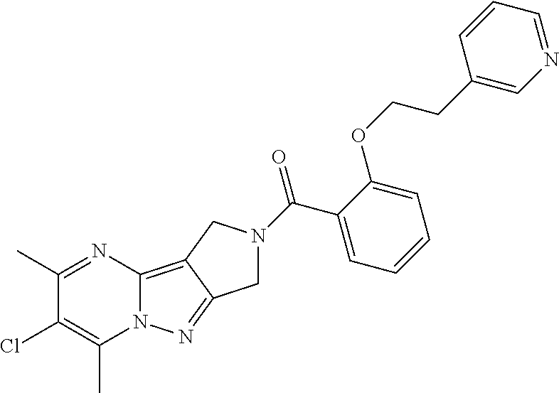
O=C(C1=CC=CC=C1OCCC1=CN=CC=C1)N1CC2=NN3C(=C2C1)N=C(C)C(Cl)=C3C
